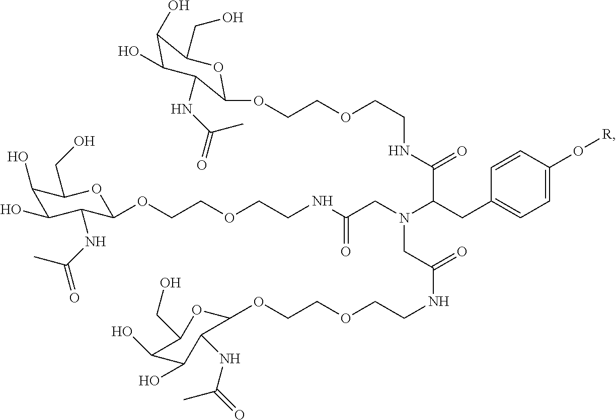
C1=CC(CC(N(CC(NCCOCCOC2C(NC(C)=O)C(O)C(O)C(CO)O2)=O)CC(NCCOCCOC2C(NC(C)=O)C(O)C(O)C(CO)O2)=O)C(NCCOCCOC2OC(CO)C(O)C(O)C2NC(C)=O)=O)=CC=C1O[R]
